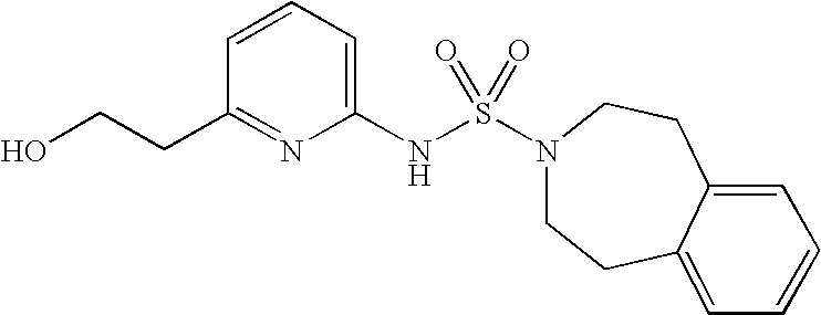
C1(NS(N2CCC3=CC=CC=C3CC2)(=O)=O)=CC=CC(CCO)=N1
